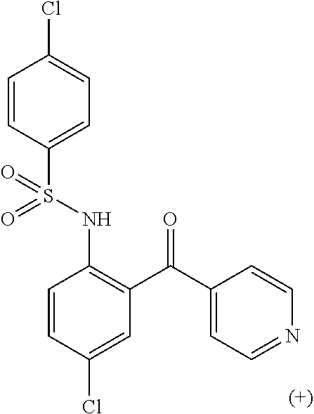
C1=CC(S(NC2=C(C(=O)C3=CC=NC=C3)C=C(Cl)C=C2)(=O)=O)=CC=C1Cl
